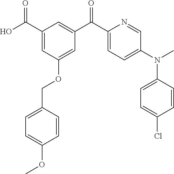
C1(C(O)=O)=CC(OCC2=CC=C(OC)C=C2)=CC(C(C2=CC=C(N(C)C3=CC=C(Cl)C=C3)C=N2)=O)=C1
